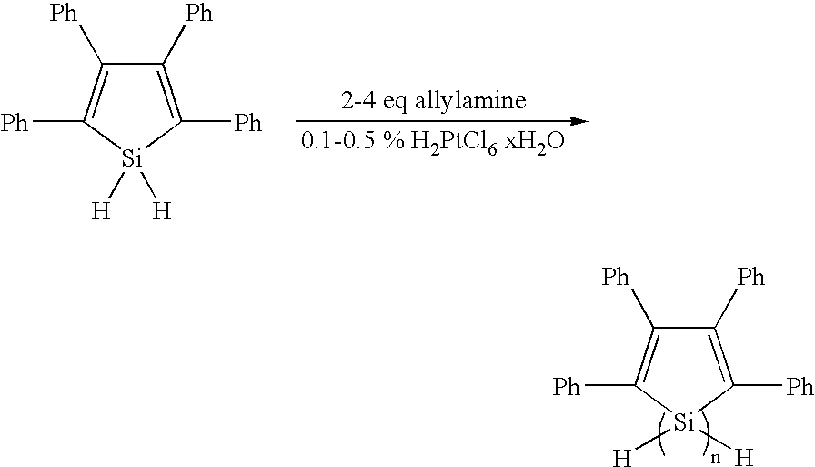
C1([Ph])=C([Ph])[Si]([H])([H])C([Ph])=C1[Ph].C1([Ph])=C([Ph])[Si]([H])([H])C([Ph])=C1[Ph]
